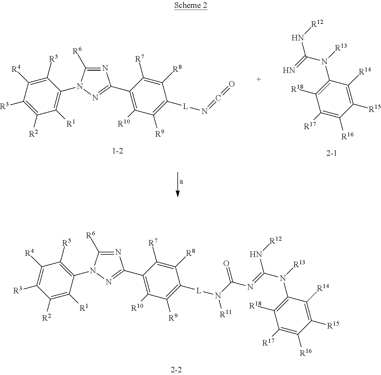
C1([R2])=C([R3])C([R4])=C([R5])C(N2C([R6])=NC(C3=C([R10])C([R9])=C([L]N=C=O)C([R8])=C3[R7])=N2)=C1[R1].C1([R17])=C([R16])C([R15])=C([R14])C(N([R13])C(=N)N[R12])=C1[R18].C1([R2])=C([R1])C(N2C([R6])=NC(C3=C([R10])C([R9])=C([L]N([R11])C(=O)N=C(N(C4=C([R18])C([R17])=C([R16])C([R15])=C4[R14])[R13])N[R12])C([R8])=C3[R7])=N2)=C([R5])C([R4])=C1[R3]
